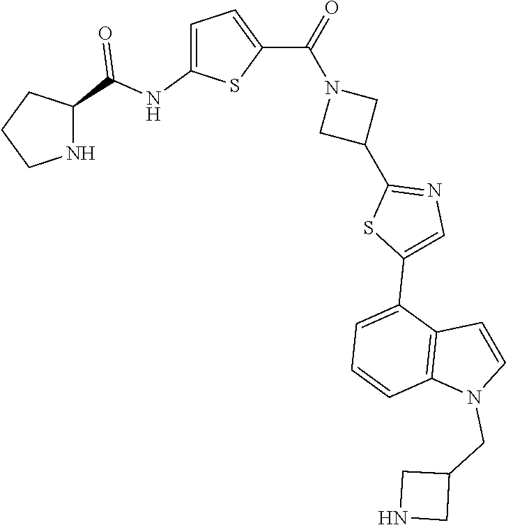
C1CNC(C(NC2=CC=C(C(=O)N3CC(C4=NC=C(C5=CC=CC6=C5C=CN6CC5CNC5)S4)C3)S2)=O)C1
